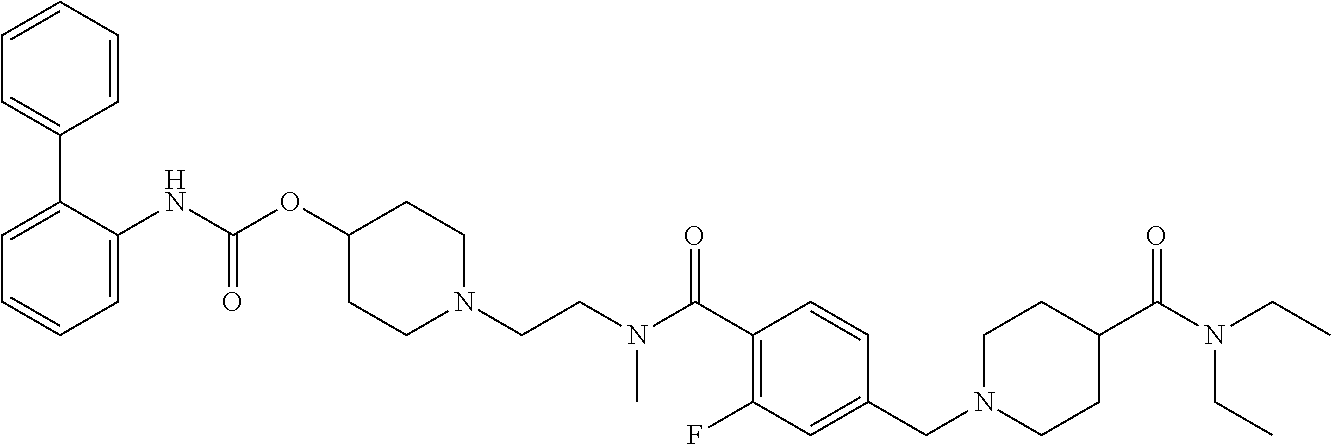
C1=CC=C(NC(OC2CCN(CCN(C(C3=C(F)C=C(CN4CCC(C(=O)N(CC)CC)CC4)C=C3)=O)C)CC2)=O)C(C2=CC=CC=C2)=C1
